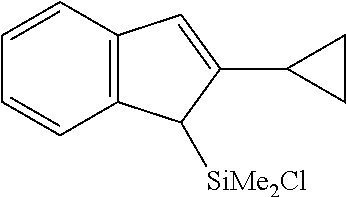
C12=C(C=CC=C1)C=C(C1CC1)C2[SiMe2Cl]
